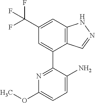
C12=C(C=C(C(F)(F)F)C=C1C1=NC(OC)=CC=C1N)NN=C2
